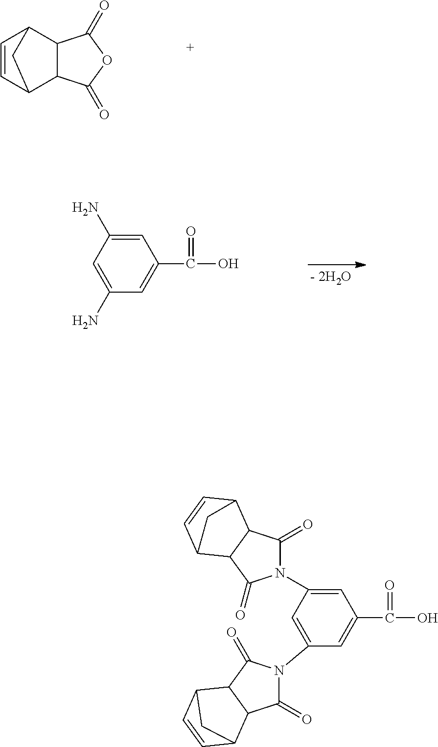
C1=CC2C3C(C1C2)C(=O)OC3=O.C1(N)=CC(N)=CC(C(O)=O)=C1.C1(N2C(=O)C3C(C2=O)C2C=CC3C2)=CC(N2C(=O)C3C(C2=O)C2C=CC3C2)=CC(C(O)=O)=C1
